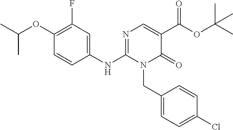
C1(OC(C)C)=C(F)C=C(NC2=NC=C(C(OC(C)(C)C)=O)C(=O)N2CC2=CC=C(Cl)C=C2)C=C1
